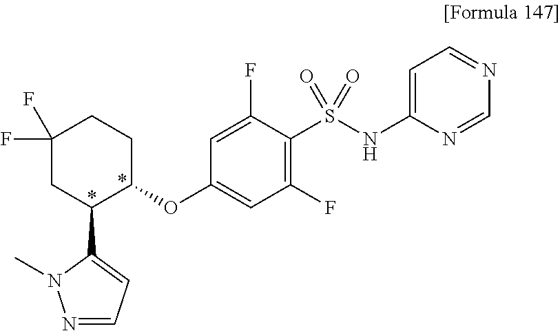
C1(F)(F)CC(C2=CC=NN2C)C(OC2=CC(F)=C(S(NC3=CC=NC=N3)(=O)=O)C(F)=C2)CC1
